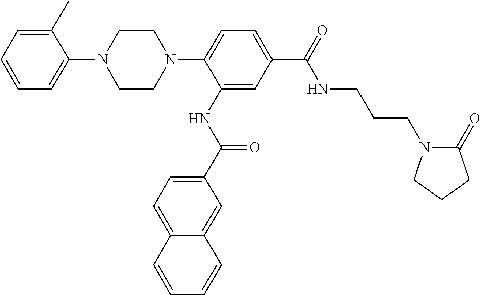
C1=C(C)C(N2CCN(C3=CC=C(C(NCCCN4C(=O)CCC4)=O)C=C3NC(=O)C3=CC=C4C(=C3)C=CC=C4)CC2)=CC=C1
